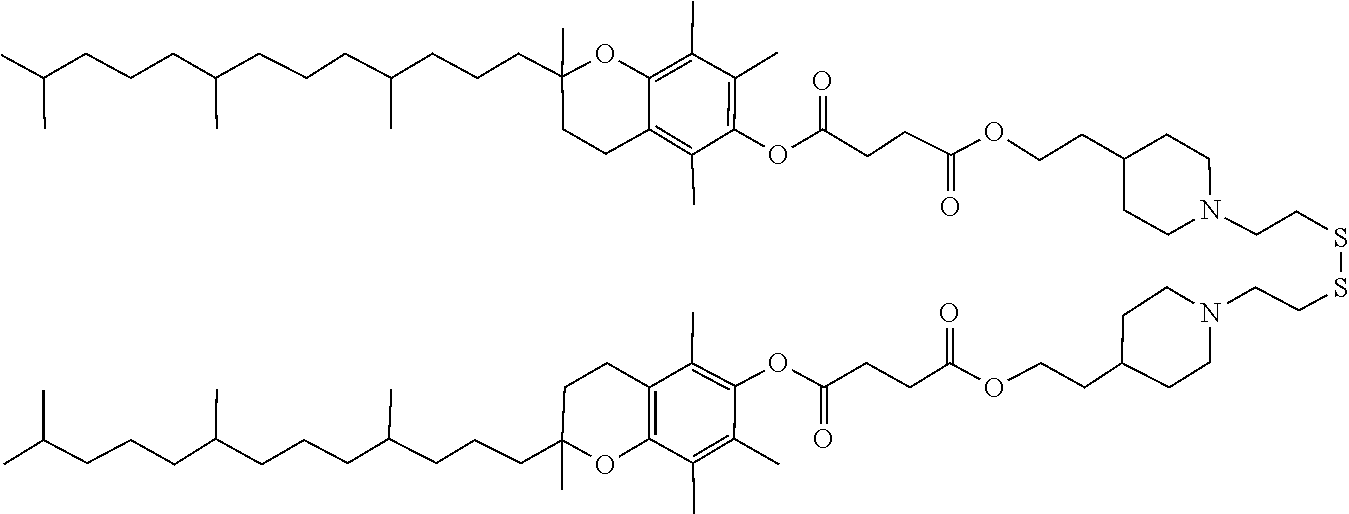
C(C1CCN(CCSSCCN2CCC(CCOC(CCC(OC3=C(C)C(C)=C4C(=C3C)CCC(CCCC(C)CCCC(C)CCCC(C)C)(C)O4)=O)=O)CC2)CC1)COC(CCC(OC1=C(C)C2=C(OC(C)(CCCC(CCCC(CCCC(C)C)C)C)CC2)C(C)=C1C)=O)=O
